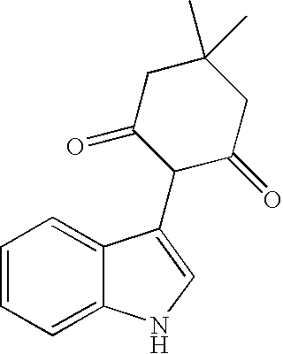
C1=CC=C2C(=C1)C(C1C(=O)CC(C)(C)CC1=O)=CN2
